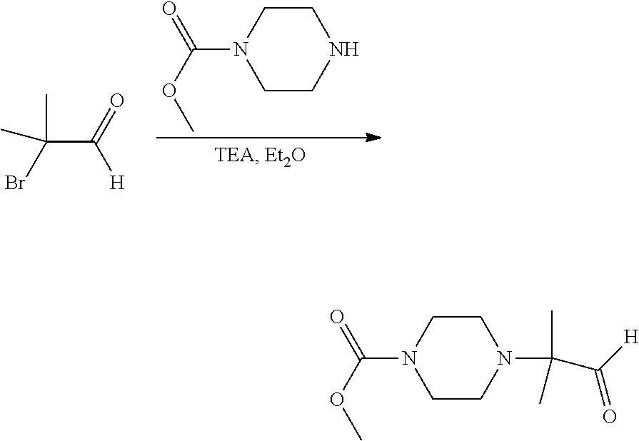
C(C(=O)[H])(Br)(C)C.C1CNCCN1C(OC)=O.C1CN(C(C([H])=O)(C)C)CCN1C(OC)=O
